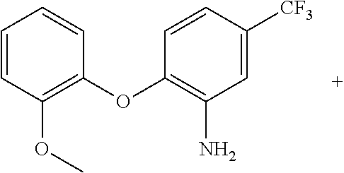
C1=CC(OC)=C(OC2=C(N)C=C([CF3])C=C2)C=C1
